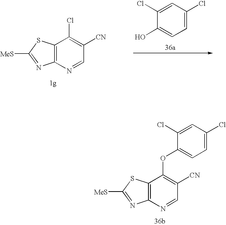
C12=C(N=CC([CN])=C1OC1=CC=C(Cl)C=C1Cl)N=C([MeS])S2.C12=C(N=CC([CN])=C1Cl)N=C([MeS])S2.C1(Cl)=CC(Cl)=CC=C1O
